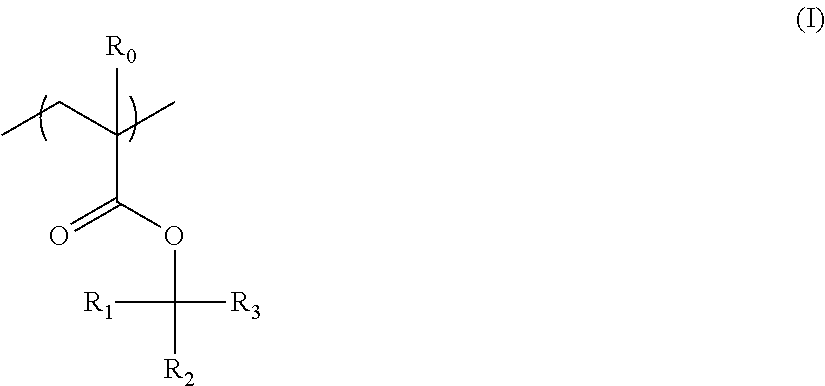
CCC(C)(C(OC([R2])([R3])[R1])=O)[R0]
